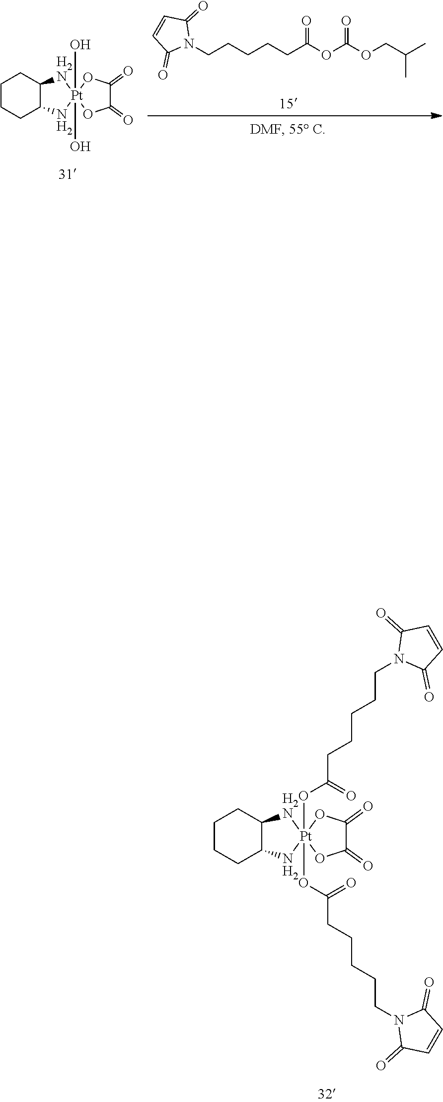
C1CCC2C(C1)[H2N][Pt]1(OC(CCCCCN3C(=O)C=CC3=O)=O)(OC(CCCCCN3C(=O)C=CC3=O)=O)(N2)OC(=O)C(=O)O1.C1CCC2C(C1)[H2N][Pt]1(O)(O)(N2)OC(=O)C(=O)O1.N1(CCCCCC(OC(OCC(C)C)=O)=O)C(=O)C=CC1=O
